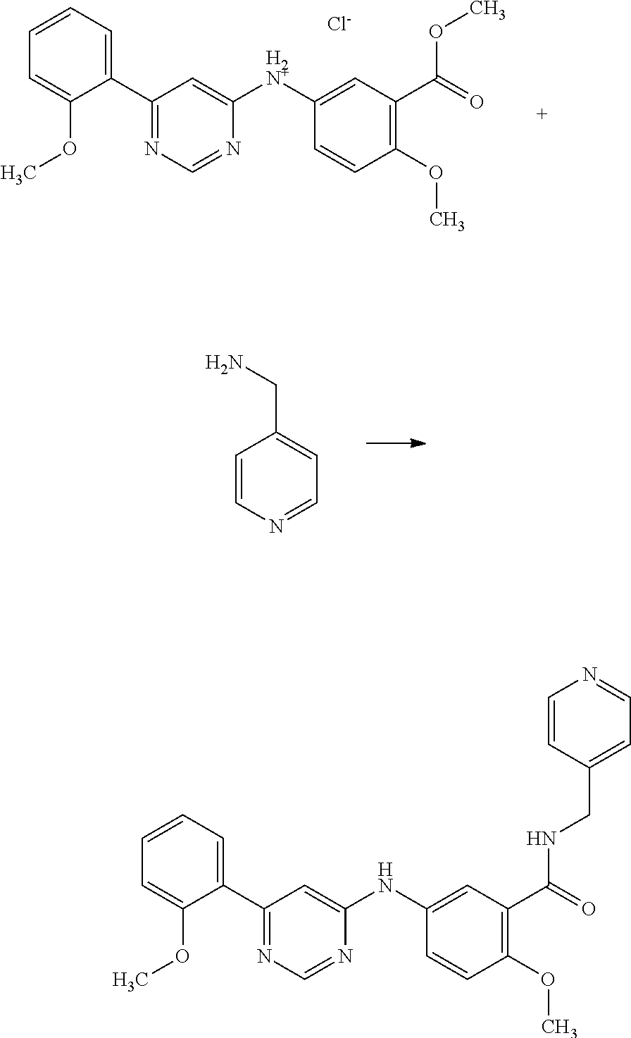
C1=CN=CC=C1CN.C1(C2=NC=NC([H2N+]C3=CC(C(=O)OC)=C(OC)C=C3)=C2)=CC=CC=C1OC.[Cl-].C1(C2=NC=NC(NC3=CC(C(=O)NCC4=CC=NC=C4)=C(OC)C=C3)=C2)=CC=CC=C1OC
